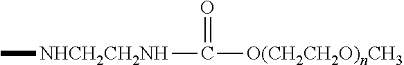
O=C([O(CH2CH2O)nCH3])[NHCH2CH2NH]C
